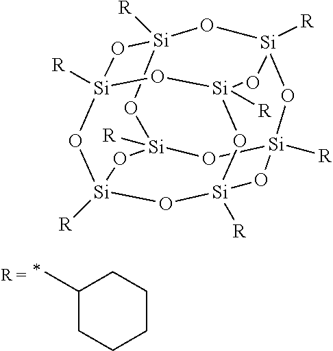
C1(C)CCCCC1.[Si]12([R])O[Si]3([R])O[Si]4([R])O[Si]([R])(O1)O[Si]1([R])O[Si]([R])(O2)O[Si]([R])(O3)O[Si]([R])(O4)O1
